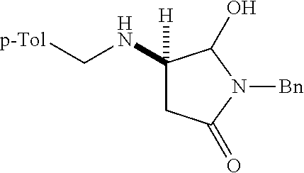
C1(NC[p-Tol])([H])CC(=O)N([Bn])C1O
